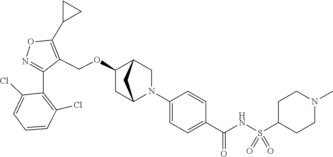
N1=C(C2=C(Cl)C=CC=C2Cl)C(COC2CC3N(C4=CC=C(C(NS(C5CCN(C)CC5)(=O)=O)=O)C=C4)CC2C3)=C(C2CC2)O1
